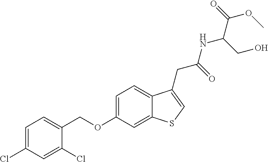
C(OC1=CC=C2C(=C1)SC=C2CC(NC(C(OC)=O)CO)=O)C1=CC=C(Cl)C=C1Cl
